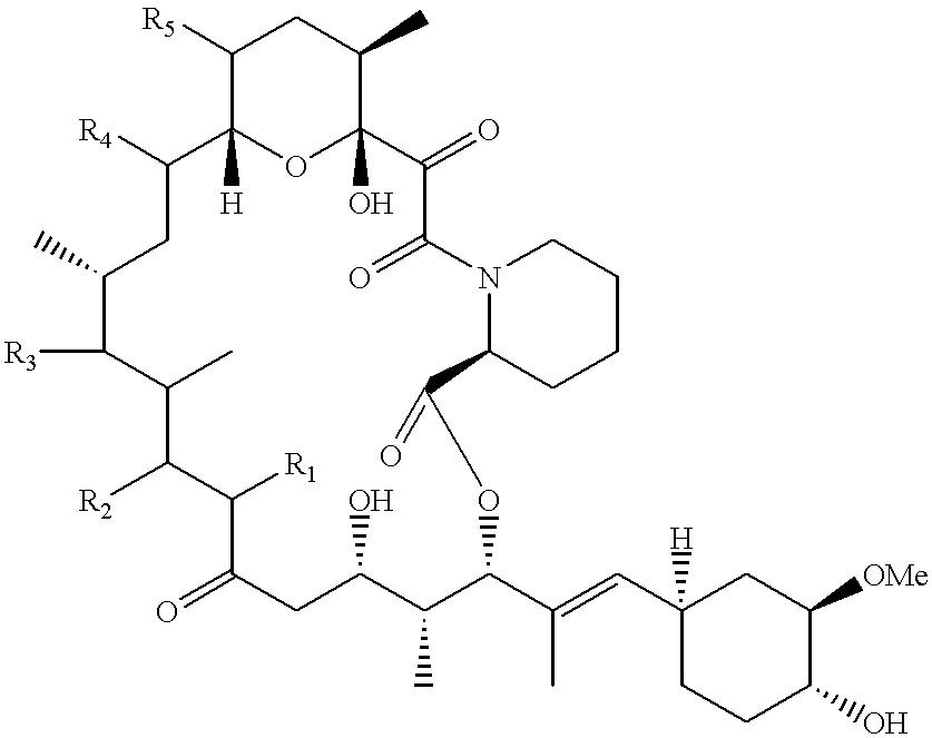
C1([R5])C2([H])OC(O)(C(C)C1)C(=O)C(=O)N1C(CCCC1)C(=O)OC(C(=CC1([H])CCC(O)C([OMe])C1)C)C(C)C(O)CC(=O)C([R1])C([R2])C(C)C([R3])C(C)CC2[R4]
